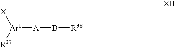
[X][Ar1]([R37])[A]B[R38]
